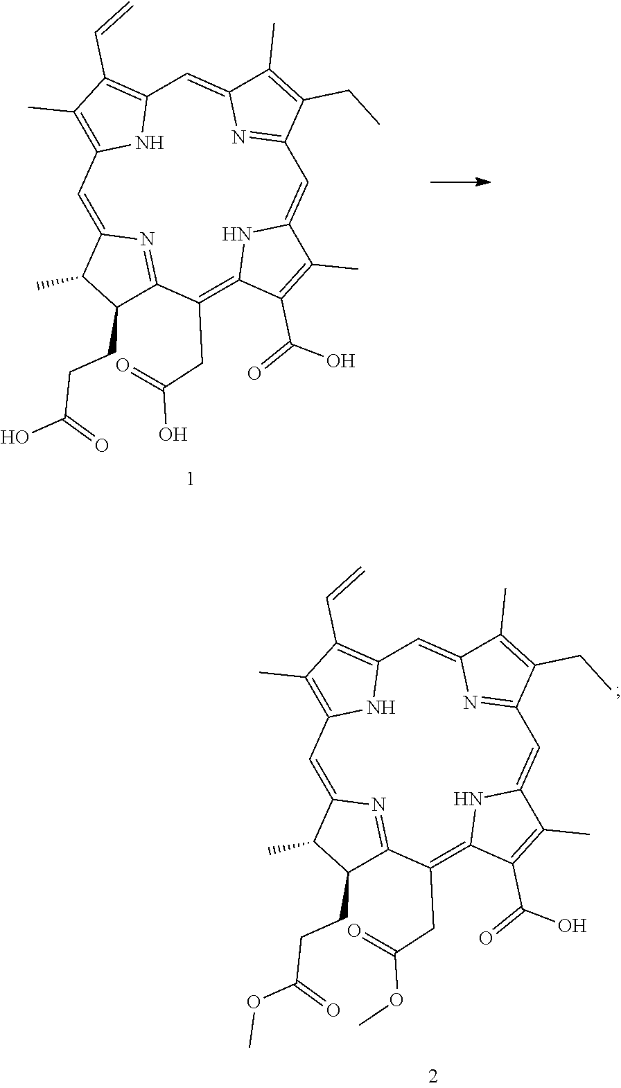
O(C(CC1=C2NC(=CC3=NC(=CC4=C(C=C)C(C)=C(N4)C=C4C(C)C(CCC(OC)=O)C1=N4)C(C)=C3CC)C(C)=C2C(O)=O)=O)C.OC(CC1=C2NC(=CC3=NC(=CC4=C(C=C)C(C)=C(N4)C=C4C(C)C(CCC(O)=O)C1=N4)C(C)=C3CC)C(C)=C2C(O)=O)=O
